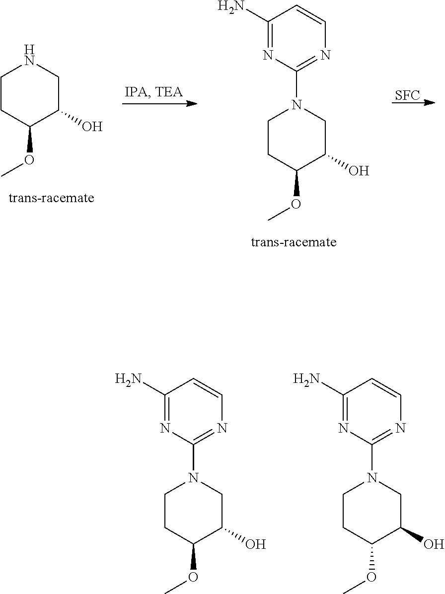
C1CC(OC)C(O)CN1.C1CC(OC)C(O)CN1C1=NC=CC(N)=N1.[SFC].C1CC(OC)C(O)CN1C1=NC=CC(N)=N1.C1CC(OC)C(O)CN1C1=NC=CC(N)=N1
